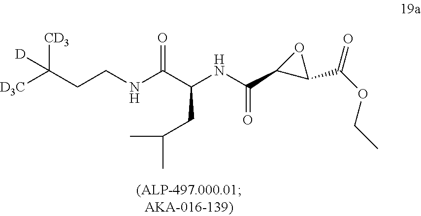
[D3C]C(CCNC(C(NC(C1C(C(OCC)=O)O1)=O)CC(C)C)=O)([CD3])[D]
